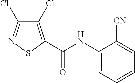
C1(Cl)=C(C(NC2=CC=CC=C2[CN])=O)SN=C1Cl
